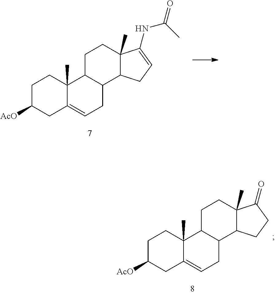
C1C([AcO])CC2=CCC3C(C2(C)C1)CCC1(C)C3CCC1=O.C1C([AcO])CC2=CCC3C(C2(C)C1)CCC1(C)C3CC=C1NC(=O)C
